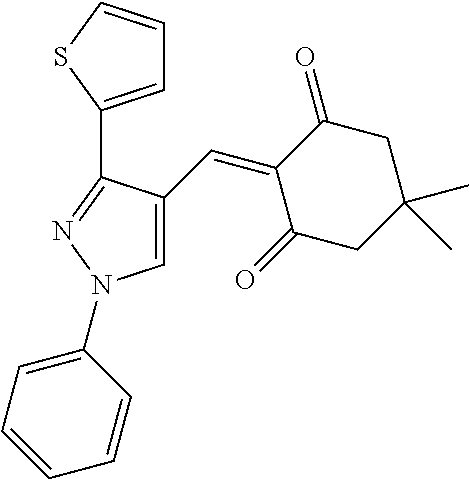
C1=C(C=C2C(=O)CC(C)(C)CC2=O)C(C2=CC=CS2)=NN1C1=CC=CC=C1
